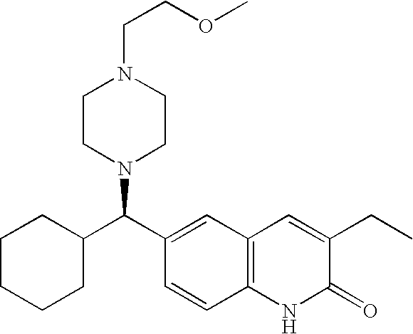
C1(C(C2=CC3=C(C=C2)NC(=O)C(CC)=C3)N2CCN(CCOC)CC2)CCCCC1
